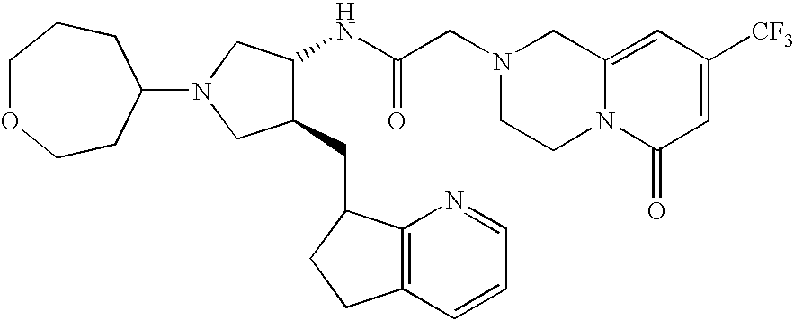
C12=CC([CF3])=CC(=O)N1CCN(CC(NC1C(CC3C4=C(CC3)C=CC=N4)CN(C3CCOCCC3)C1)=O)C2
